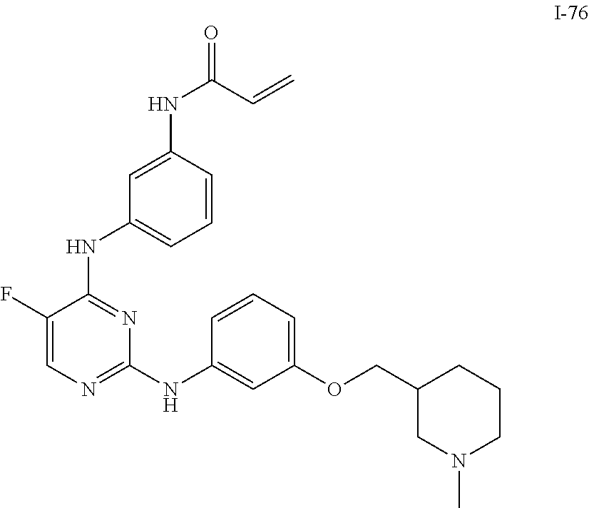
C1=CC(NC(=O)C=C)=CC(NC2=NC(NC3=CC(OCC4CN(C)CCC4)=CC=C3)=NC=C2F)=C1
